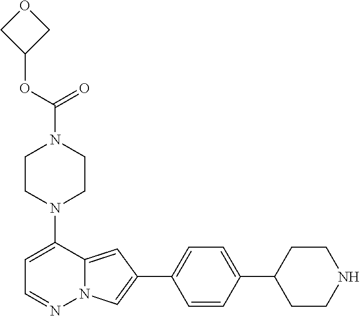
N1(C2=CC=NN3C2=CC(C2=CC=C(C4CCNCC4)C=C2)=C3)CCN(C(=O)OC2COC2)CC1
